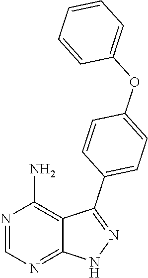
N1=CN=C2C(=C1N)C(C1=CC=C(OC3=CC=CC=C3)C=C1)=NN2
